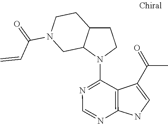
N1=C(N2C3C(CCN(C(C=C)=O)C3)CC2)C2=C(N=C1)NC=C2C(=O)C
